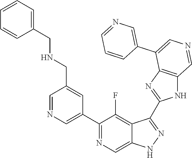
C1(C2=CN=CC(CNCC3=CC=CC=C3)=C2)=NC=C2C(=C1F)C(C1=NC3=C(N1)C=NC=C3C1=CN=CC=C1)=NN2
